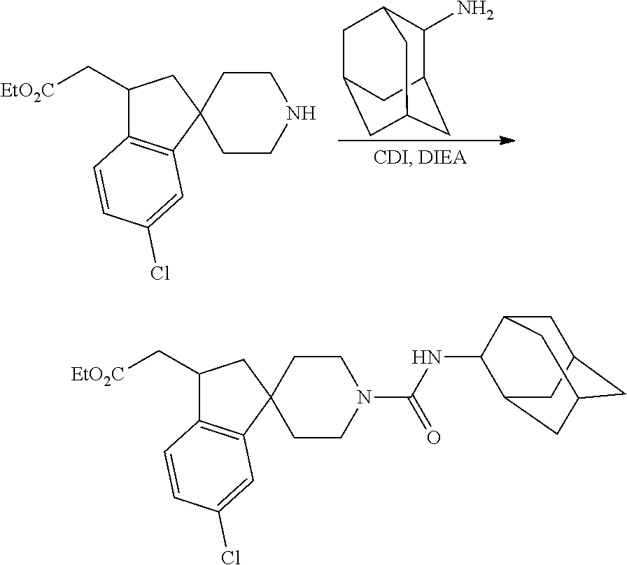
C1CC2(CCN1)CC(C[EtO2C])C1=C2C=C(Cl)C=C1.C1(N)C2CC3CC(CC1C3)C2.C1CC2(CCN1C(NC1C3CC4CC(CC1C4)C3)=O)CC(C[EtO2C])C1=C2C=C(Cl)C=C1
